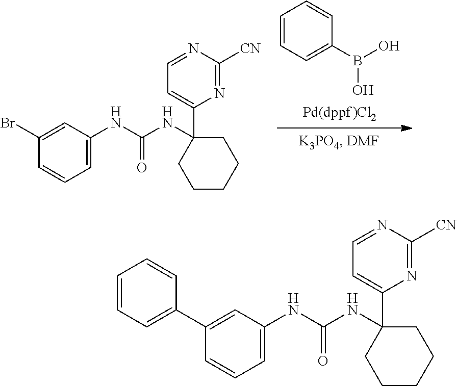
C1=CC=C(B(O)O)C=C1.C1=C(NC(NC2(C3=CC=NC([CN])=N3)CCCCC2)=O)C=C(Br)C=C1.C1=C(NC(NC2(C3=CC=NC([CN])=N3)CCCCC2)=O)C=C(C2=CC=CC=C2)C=C1
